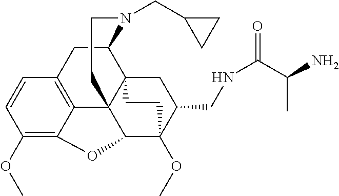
C1(OC)=C2C3=C(C=C1)CC1C45C3(C(C(OC)(C(CNC(=O)C(C)N)C4)CC5)O2)CCN1CC1CC1
